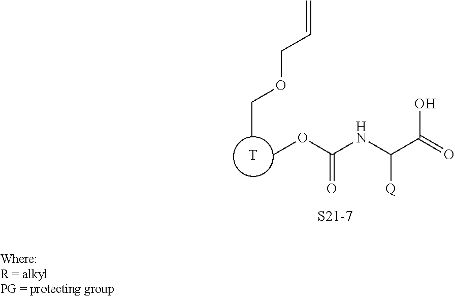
[T].C(C)OCC=C.COC(NC(C(=O)O)[Q])=O.[S21-7]
